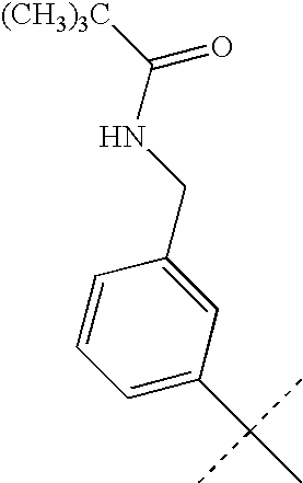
C1=CC=C(C(C)(C)C)C=C1CNC(=O)[(CH3)3C]
